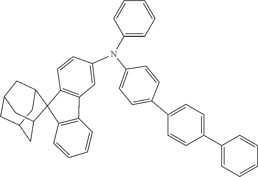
C1(N(C2=CC3=C(C4(C5=C3C=CC=C5)C3CC5CC(CC4C5)C3)C=C2)C2=CC=CC=C2)=CC=C(C2=CC=C(C3=CC=CC=C3)C=C2)C=C1
